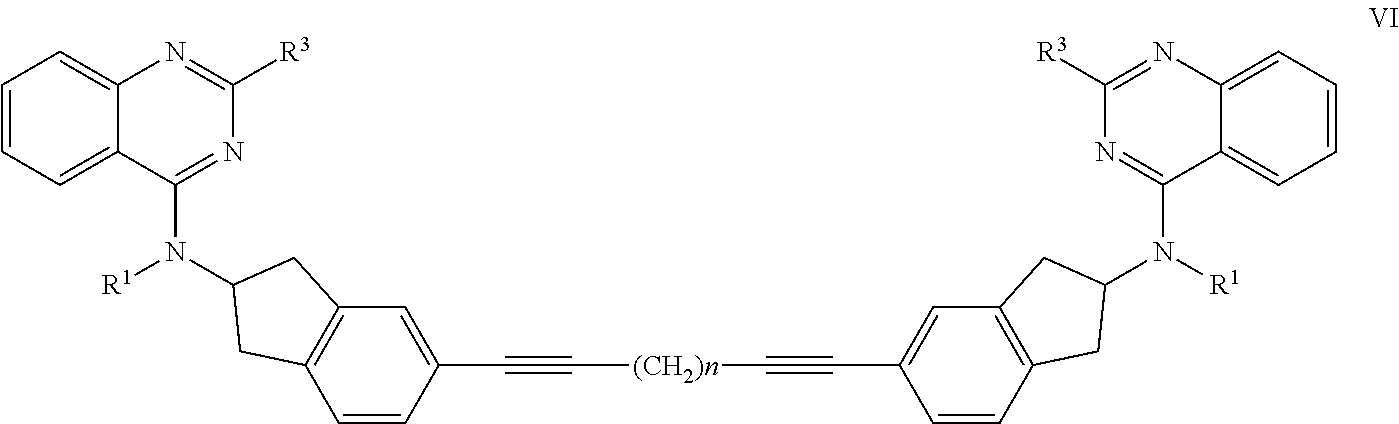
C1=CC=C2C(=C1)N=C([R3])N=C2N([R1])C1CC2=C(C=CC(C#C[(CH2)n]C#CC3=CC4=C(C=C3)CC(N(C3=NC([R3])=NC5=CC=CC=C53)[R1])C4)=C2)C1
